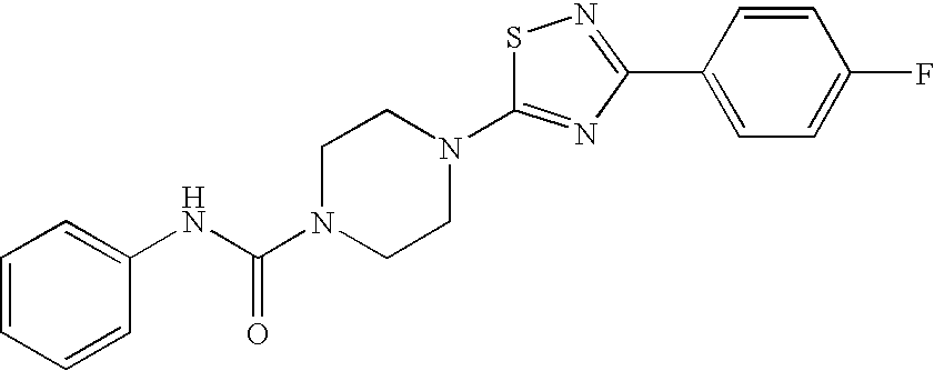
S1C(N2CCN(C(NC3=CC=CC=C3)=O)CC2)=NC(C2=CC=C(F)C=C2)=N1
